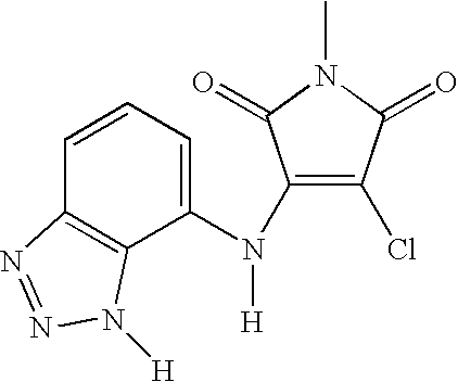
C1=CC=C(N(C2=C(Cl)C(=O)N(C)C2=O)[H])C2=C1N=NN2[H]
